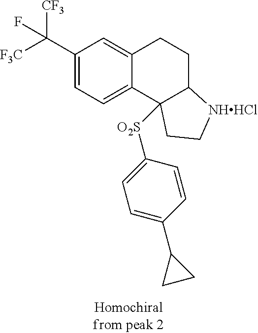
C1(C([F3C])([CF3])F)=CC=C2C(=C1)CCC1C2([O2S]C2=CC=C(C3CC3)C=C2)CC[NHHCl]1
